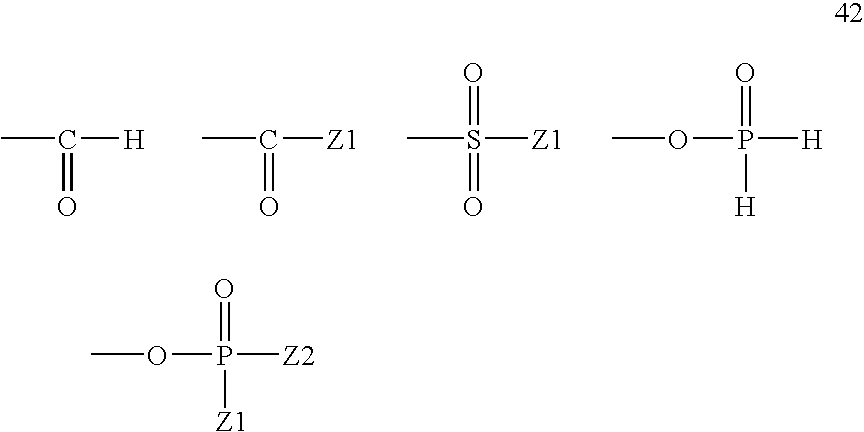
CC(=O)[H].CC(=O)[Z1].CS(=O)([Z1])=O.O(P([H])([H])=O)C.O(P([Z1])([Z2])=O)C
